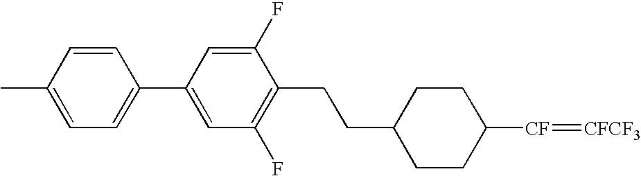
C1(CCC2CCC([CF]=[CFCF3])CC2)=C(F)C=C(C2=CC=C(C)C=C2)C=C1F
